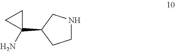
C1NCC(C2(N)CC2)C1
